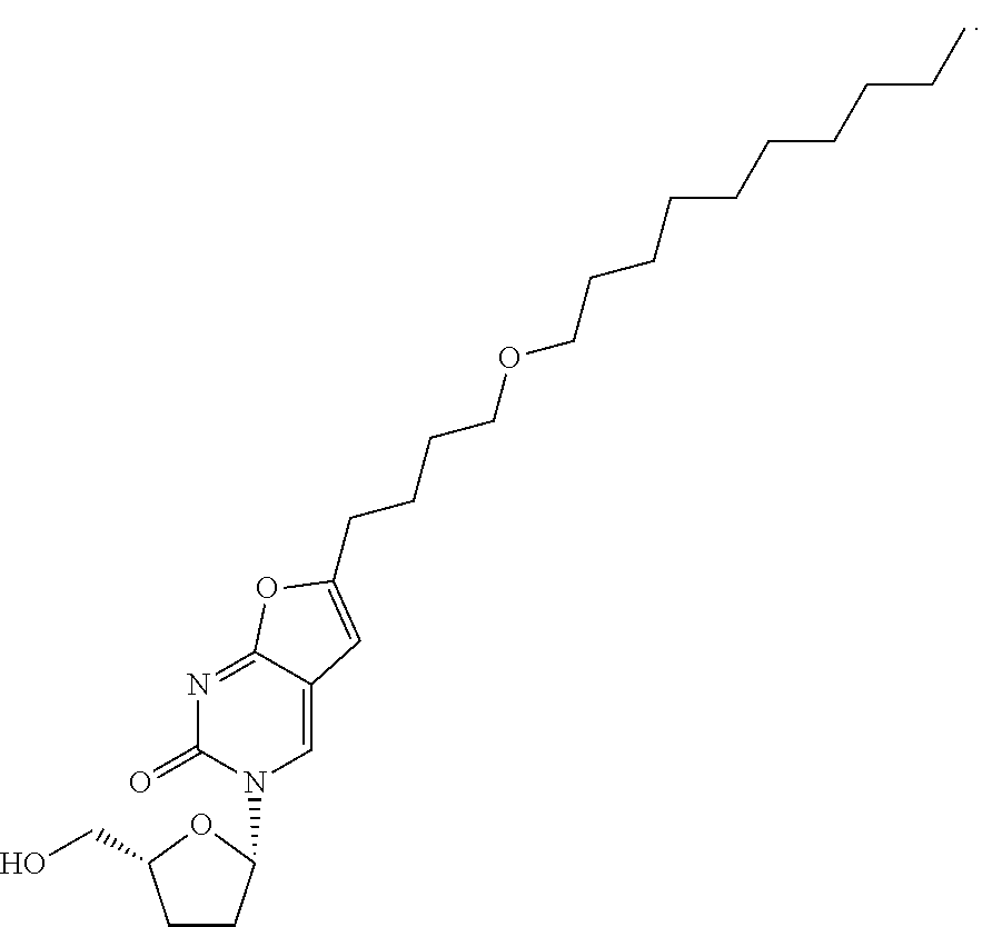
C1CC(N2C=C3C(=NC2=O)OC(CCCCOCCCCCCCCCC)=C3)OC1CO
